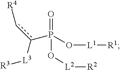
O=P(O[L2][R2])(O[L1][R1])c(c[R4])[L3][R3]
